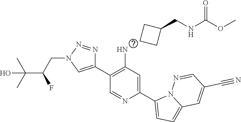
C1CC(CNC(OC)=O)C1.C1(C2=CN(CC(F)C(C)(C)O)N=N2)=C(N)C=C(C2=CC=C3N2N=CC(C#N)=C3)N=C1
